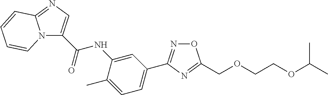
N12C(C(NC3=CC(C4=NOC(COCCOC(C)C)=N4)=CC=C3C)=O)=CN=C1C=CC=C2
